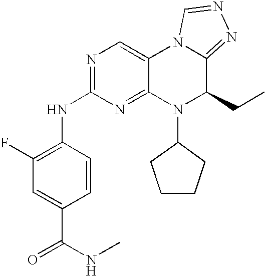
N1=C(NC2=C(F)C=C(C(NC)=O)C=C2)N=C2C(=C1)N1C(=NN=C1)C(CC)N2C1CCCC1
